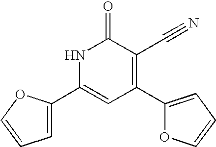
N1C(C2=CC=CO2)=CC(C2=CC=CO2)=C(C#N)C1=O
